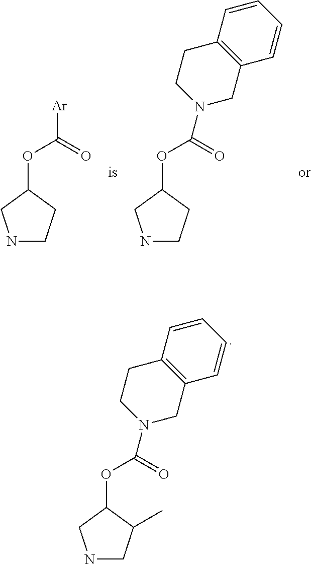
N1CC(C)C(OC(N2CC3=C(CC2)C=CC=C3)=O)C1.N1CCC(OC([Ar])=O)C1.N1CCC(OC(N2CC3=C(CC2)C=CC=C3)=O)C1
